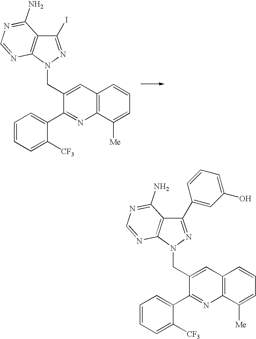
C1(CN2C3=C(C(I)=N2)C(N)=NC=N3)=CC2=C(N=C1C1=CC=CC=C1[CF3])C([Me])=CC=C2.C1(CN2C3=C(C(C4=CC(O)=CC=C4)=N2)C(N)=NC=N3)=CC2=C(N=C1C1=CC=CC=C1[CF3])C([Me])=CC=C2
